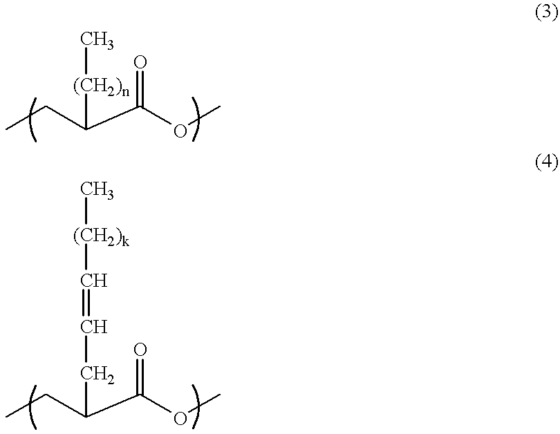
C(C(C(OC)=O)[(CH2)n]C)C.C(C(C(OC)=O)CC=C[(CH2)k]C)C
